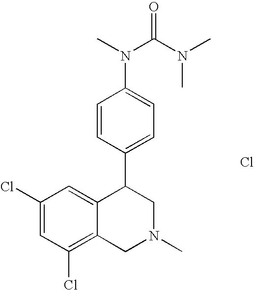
Cl.C1(Cl)=C2C(=CC(Cl)=C1)C(C1=CC=C(N(C(=O)N(C)C)C)C=C1)CN(C)C2
